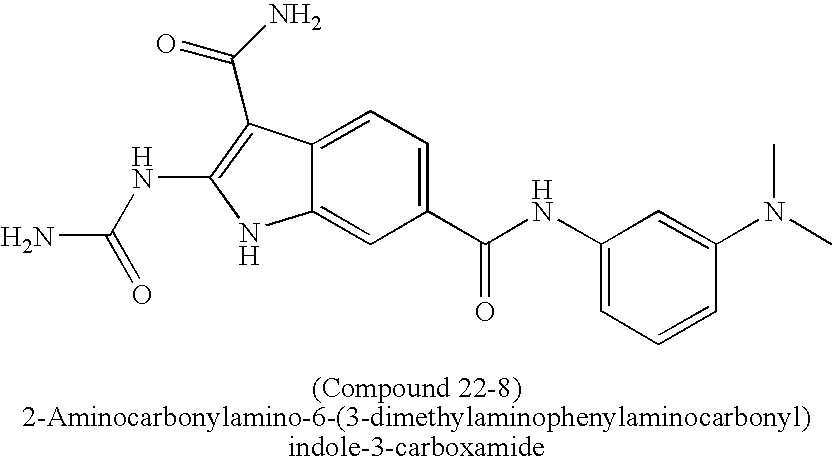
C12=CC=C(C(NC3=CC=CC(N(C)C)=C3)=O)C=C1NC(NC(N)=O)=C2C(=O)N
